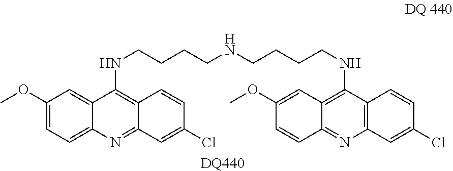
[DQ440].C12=NC3=CC=C(OC)C=C3C(NCCCCNCCCCNC3=C4C(=NC5=C3C=CC(Cl)=C5)C=CC(OC)=C4)=C1C=CC(Cl)=C2
